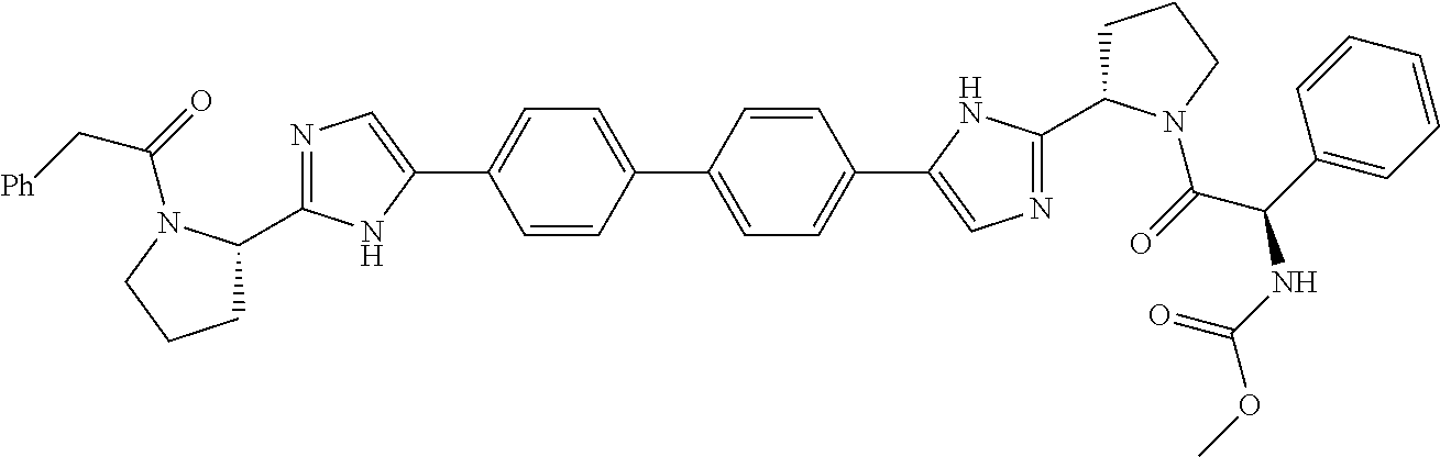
N1=C(C2CCCN2C(C[Ph])=O)NC(C2=CC=C(C3=CC=C(C4=CN=C(C5CCCN5C(C(C5=CC=CC=C5)NC(OC)=O)=O)N4)C=C3)C=C2)=C1
